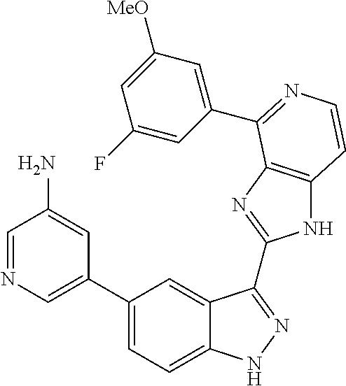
C1(C2=CN=CC(N)=C2)=CC=C2C(=C1)C(C1=NC3=C(N1)C=CN=C3C1=CC([MeO])=CC(F)=C1)=NN2
